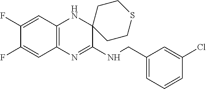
C1(CNC2=NC3=C(NC24CCSCC4)C=C(F)C(F)=C3)=CC=CC(Cl)=C1
